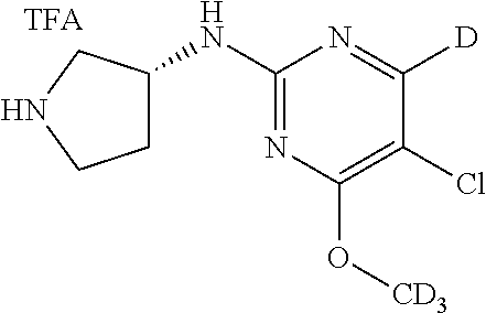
C1(NC2CCNC2)=NC(O[CD3])=C(Cl)C([D])=N1
